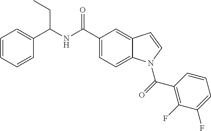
C1=CC=CC(C(NC(C2=CC=C3C(=C2)C=CN3C(C2=C(F)C(F)=CC=C2)=O)=O)CC)=C1
